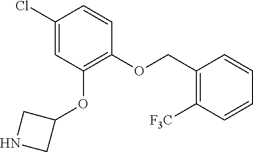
C1(OCC2=C([F3C])C=CC=C2)=C(OC2CNC2)C=C(Cl)C=C1
